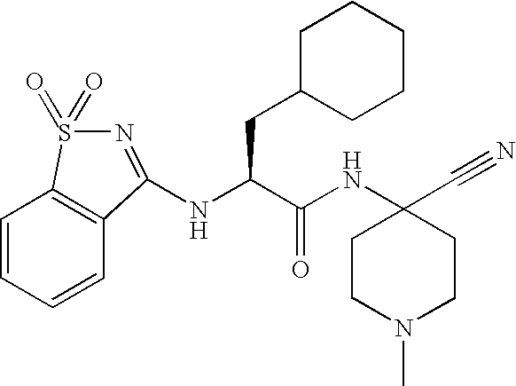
N(C(C(NC1(C#N)CCN(C)CC1)=O)CC1CCCCC1)C1=NS(=O)(=O)C2=C1C=CC=C2
